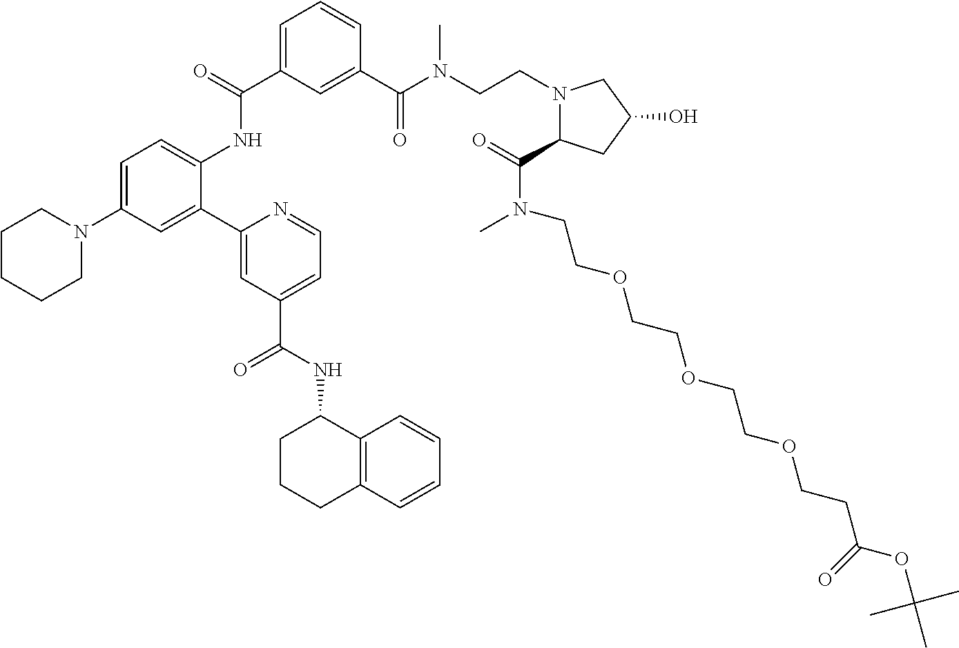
C(=O)(NC1=CC=C(N2CCCCC2)C=C1C1=CC(C(NC2CCCC3=C2C=CC=C3)=O)=CC=N1)C1=CC=CC(C(N(CCN2C(C(=O)N(CCOCCOCCOCCC(OC(C)(C)C)=O)C)CC(O)C2)C)=O)=C1
